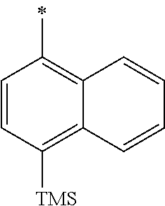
C1=CC([TMS])=C2C(=C1C)C=CC=C2
